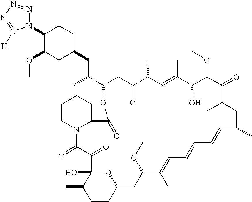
N1(C2C(OC)CC(CC(C)C3OC(=O)C4N(C(=O)C(=O)C5(O)OC(CC(OC)C(C)=CC=CC=CC(C)CC(C)C(=O)C(OC)C(O)C(C)=CC(C)C(=O)C3)CCC5C)CCCC4)CC2)N=NN=C1[H]
